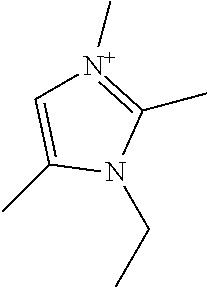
C(N1C(C)=[N+](C)C=C1C)C
